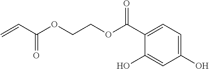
C1(O)=CC(O)=CC=C1C(OCCOC(C=C)=O)=O
